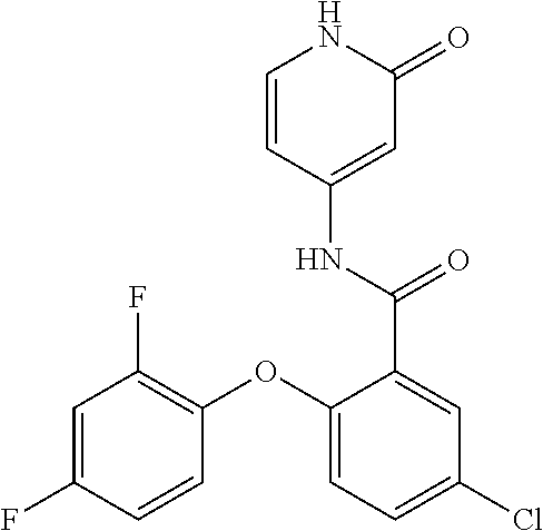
C1=CC(NC(=O)C2=CC(Cl)=CC=C2OC2=C(F)C=C(F)C=C2)=CC(=O)N1
